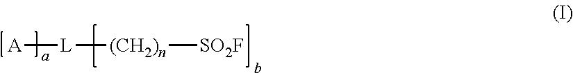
[A][L][(CH2)n][SO2F]
